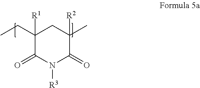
C1(CC)([R1])C(=O)N([R3])C(=O)C(C)([R2])C1
